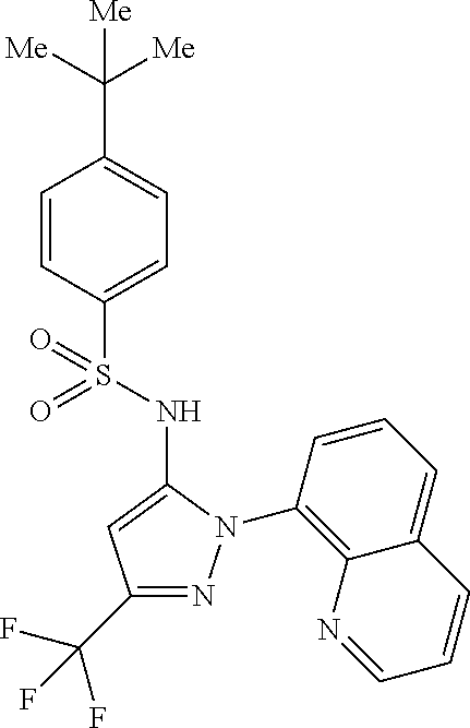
C1(C([Me])([Me])[Me])=CC=C(S(=O)(=O)NC2=CC(C(F)(F)F)=NN2C2=C3C(=CC=C2)C=CC=N3)C=C1
